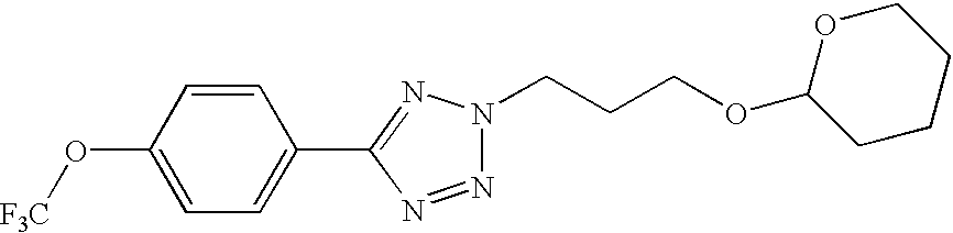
C1=CC(O[F3C])=CC=C1C1=NN(CCCOC2OCCCC2)N=N1
